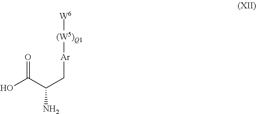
O=C(O)C(C[Ar][(W5)Q1][W6])N
